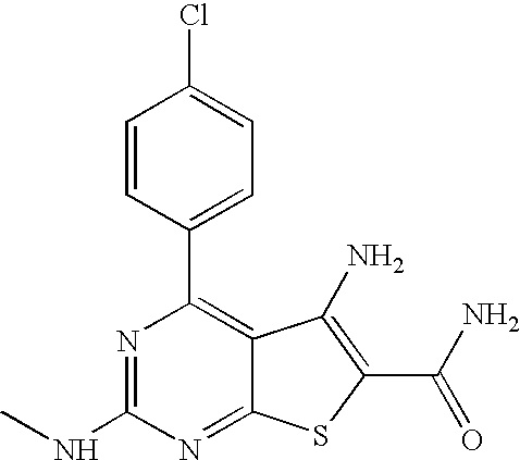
C1=CC(C2=C3C(=NC(NC)=N2)SC(C(N)=O)=C3N)=CC=C1Cl
